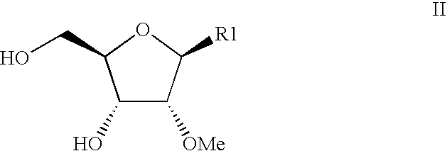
C1(O)C([OMe])C([R1])OC1CO
